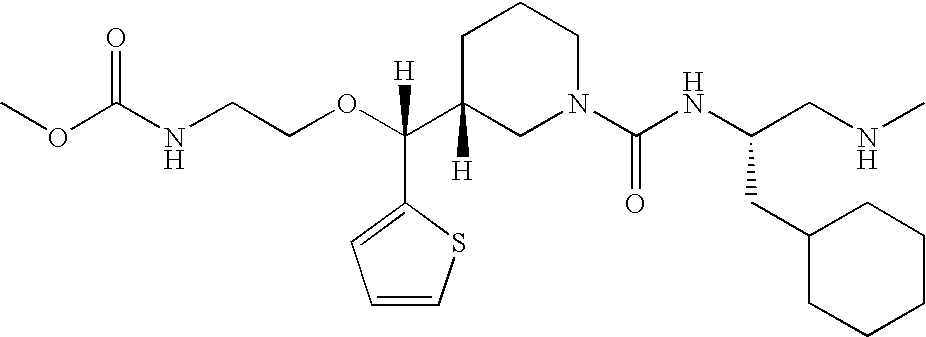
O(C(C1([H])CN(C(NC(CC2CCCCC2)CNC)=O)CCC1)(C1=CC=CS1)[H])CCNC(OC)=O
